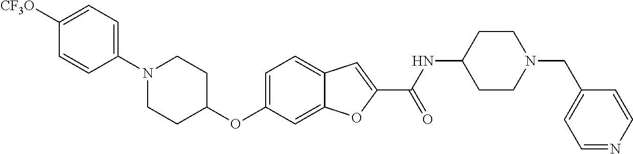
C1=C2C(=CC=C1OC1CCN(C3=CC=C([CF3O])C=C3)CC1)C=C(C(=O)NC1CCN(CC3=CC=NC=C3)CC1)O2
